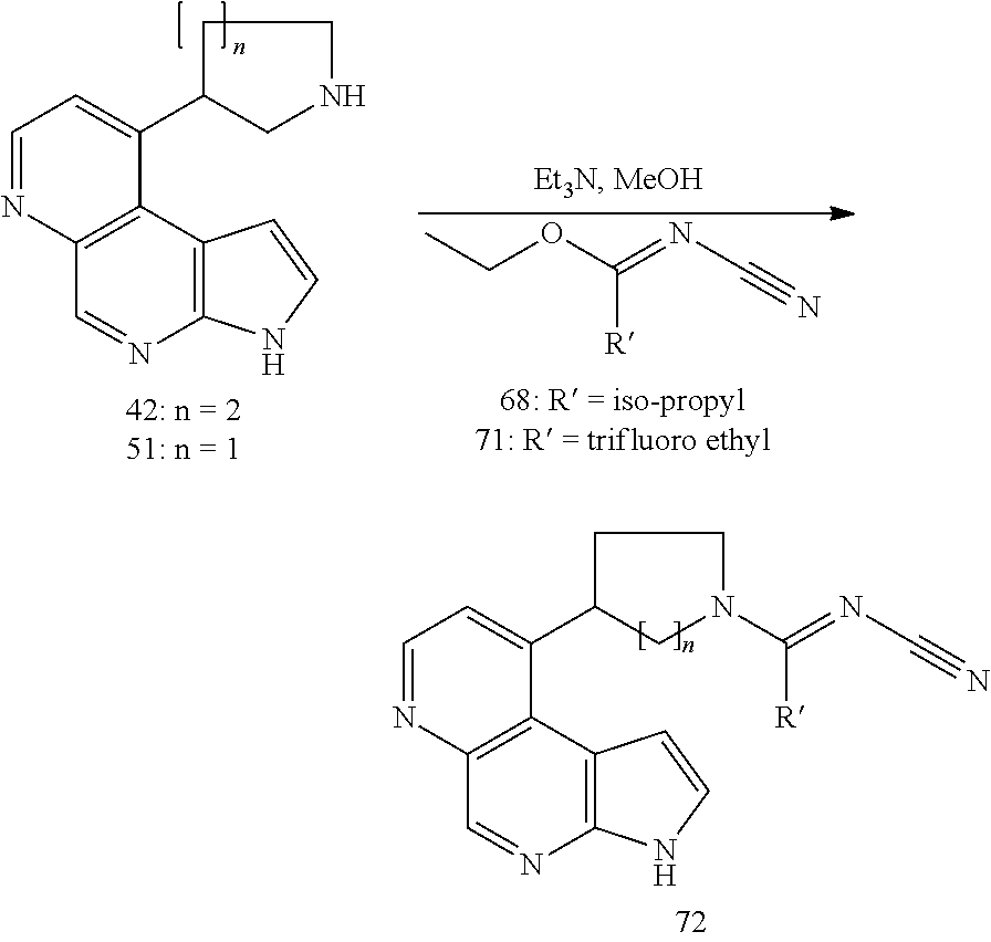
C12=C(C3=C(C=N1)N=CC=C3C1CNCC1)C=CN2.C(OC(=NC#N)[R])C.C12=C(C3=C(C=N1)N=CC=C3C1CN(C(=NC#N)[R])CC1)C=CN2
